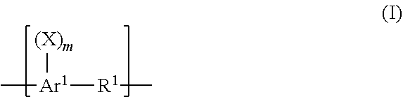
C[Ar1]([R1]C)[(X)m]
